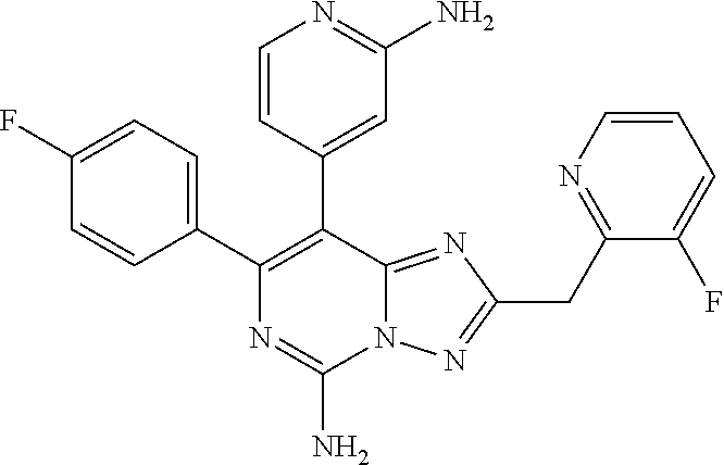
N12C(=NC(CC3=NC=CC=C3F)=N1)C(C1=CC(N)=NC=C1)=C(C1=CC=C(F)C=C1)N=C2N
